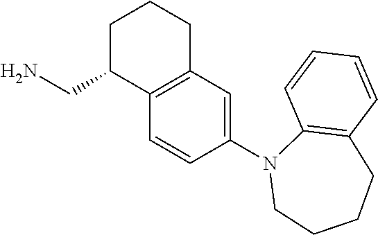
C1=CC(N2CCCCC3=C2C=CC=C3)=CC2=C1C(CN)CCC2
